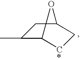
C1(C)C2[C*]CC(C1)O2
